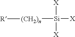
[Si]([X])([X])([(CH2)n][R])[X]
